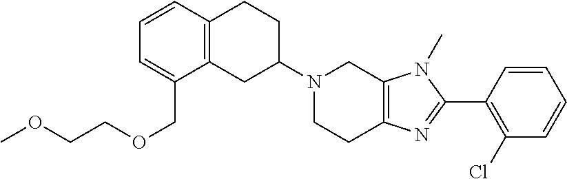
C12=C(CC(N3CCC4=C(C3)N(C)C(C3=C(Cl)C=CC=C3)=N4)CC1)C(COCCOC)=CC=C2
